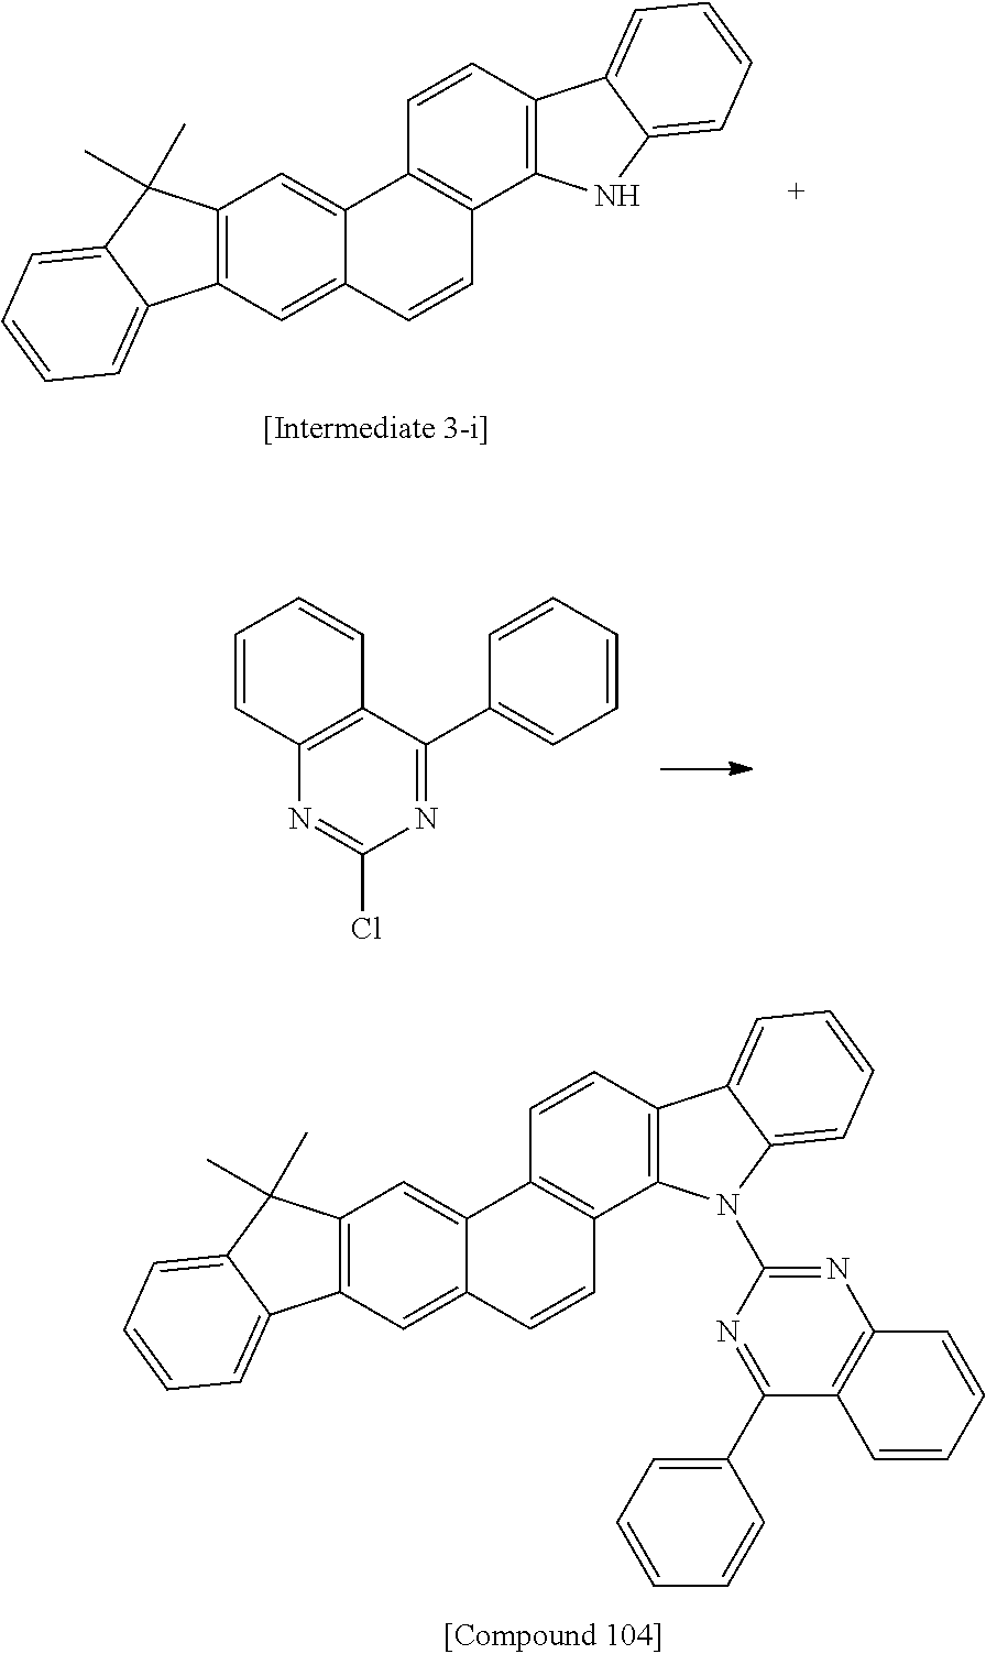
C12=C(C=C3C(=C1)C1=C(C=C3)C3=C(C=C1)C1=CC=CC=C1N3C1=NC3=C(C(C4=CC=CC=C4)=N1)C=CC=C3)C1=CC=CC=C1C2(C)C.C12=C(C=C3C(=C1)C1=C(C=C3)C3=C(C=C1)C1=CC=CC=C1N3)C1=CC=CC=C1C2(C)C.C1=CC2=C(C=C1)N=C(Cl)N=C2C1=CC=CC=C1
